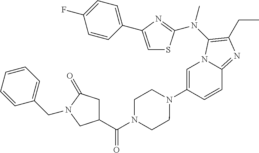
C1=C(N2CCN(C(C3CC(=O)N(CC4=CC=CC=C4)C3)=O)CC2)C=CC2=NC(CC)=C(N(C)C3=NC(C4=CC=C(F)C=C4)=CS3)N12
